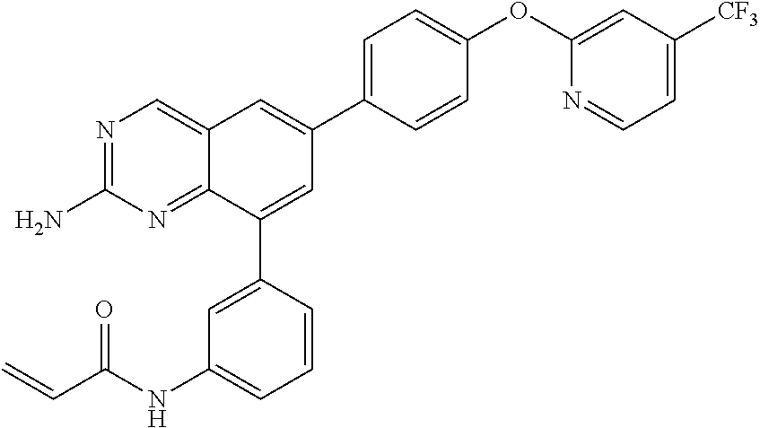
C(C(NC1=CC=CC(C2=CC(C3=CC=C(OC4=CC([CF3])=CC=N4)C=C3)=CC3=CN=C(N)N=C23)=C1)=O)=C
